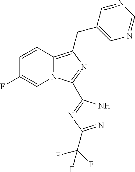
C1=CC2=C(CC3=CN=CN=C3)N=C(C3=NC(C(F)(F)F)=NN3)N2C=C1F
